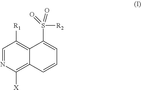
C1=NC([X])=C2C(=C1[R1])C(S([R2])(=O)=O)=CC=C2
